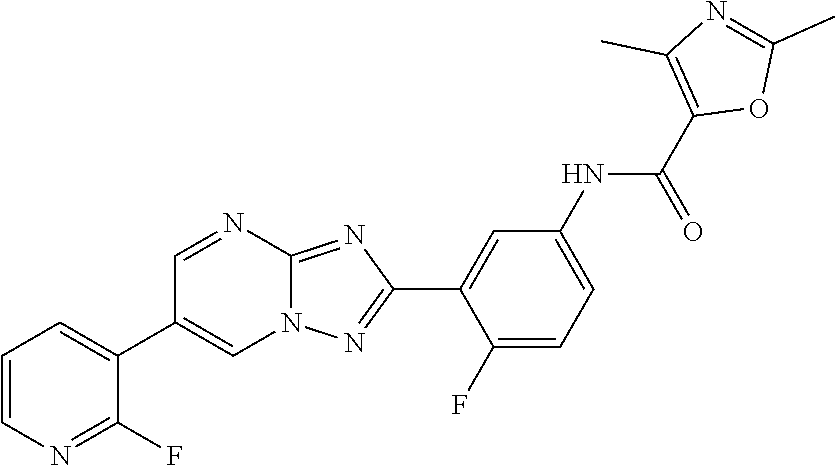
C1(F)=CC=C(NC(C2=C(C)N=C(C)O2)=O)C=C1C1=NN2C(=N1)N=CC(C1=CC=CN=C1F)=C2
